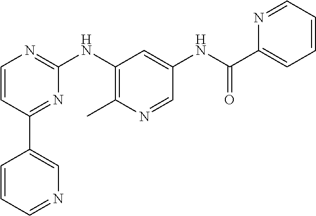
C1=CC(C2=CN=CC=C2)=NC(NC2=C(C)N=CC(NC(C3=CC=CC=N3)=O)=C2)=N1
